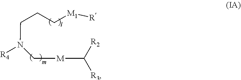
C(CN([R4])C[M]C([R2])[R3])C[M1][R]
